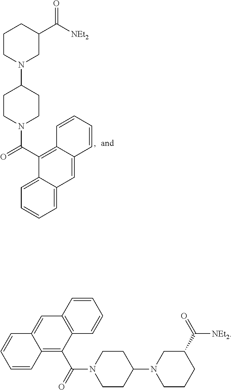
C1=CC=C2C(=C1)C(C(=O)N1CCC(N3CC(C([NEt2])=O)CCC3)CC1)=C1C(=C2)C=CC=C1.C1=CC2=C(C(=O)N3CCC(N4CC(C(=O)[NEt2])CCC4)CC3)C3=C(C=C2C=C1)C=CC=C3
